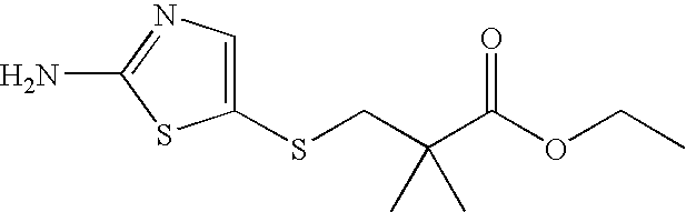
C1(SCC(C(OCC)=O)(C)C)=CN=C(N)S1
